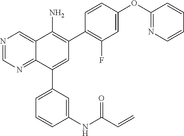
N1=CN=C2C(=C1)C(N)=C(C1=C(F)C=C(OC3=NC=CC=C3)C=C1)C=C2C1=CC=CC(NC(C=C)=O)=C1
